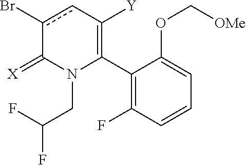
C1(C2=C([Y])cc(Br)C(=[X])N2CC(F)F)=C(F)C=CC=C1OC[OMe]
